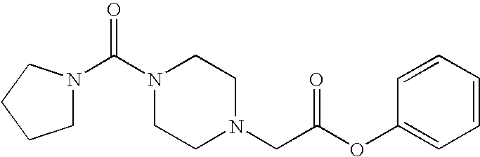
N1(C(N2CCN(CC(=O)OC3=CC=CC=C3)CC2)=O)CCCC1
